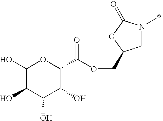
C(OC(=O)C1OC(O)C(O)C(O)C1O)C1CN(C)C(=O)O1
